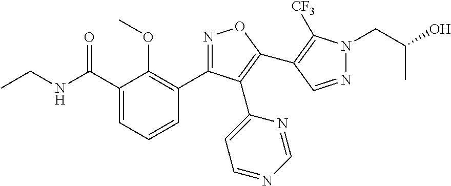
N1=CN=CC=C1C1=C(C2=C([CF3])N(CC(C)O)N=C2)ON=C1C1=C(OC)C(C(=O)NCC)=CC=C1
